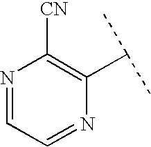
N1=CC=NC(C(C)C)=C1[CN]
